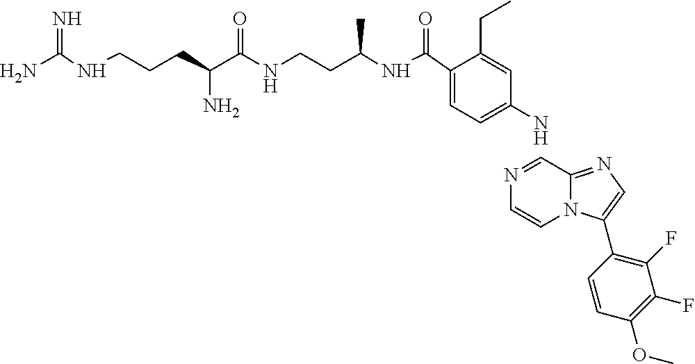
C1(C(NC(CCNC(C(N)CCCNC(N)=N)=O)C)=O)=CC=C(N)C=C1CC.N1=CC2=NC=C(C3=C(F)C(F)=C(OC)C=C3)N2C=C1
